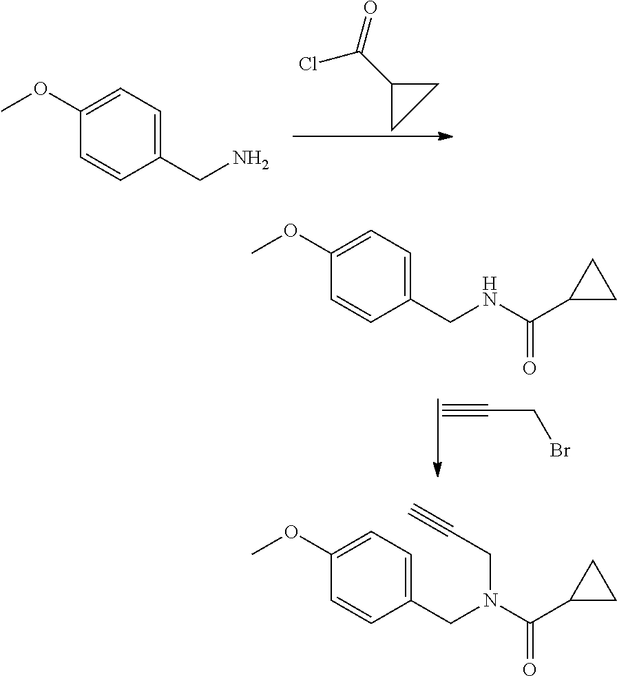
C1C(C(=O)Cl)C1.C1=CC(CN)=CC=C1OC.C(CBr)#C.C1=C(OC)C=CC(CNC(C2CC2)=O)=C1.C1=C(OC)C=CC(CN(C(C2CC2)=O)CC#C)=C1
